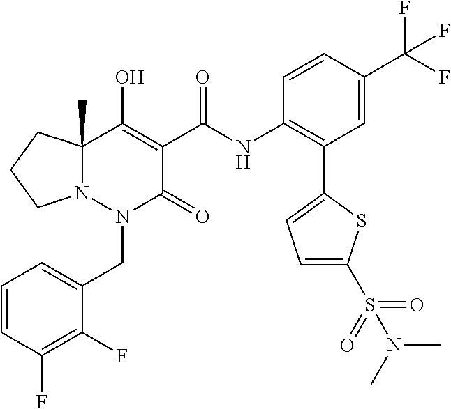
C1=CC(F)=C(F)C(CN2C(=O)C(C(=O)NC3=C(C4=CC=C(S(N(C)C)(=O)=O)S4)C=C(C(F)(F)F)C=C3)=C(O)C3(C)N2CCC3)=C1
